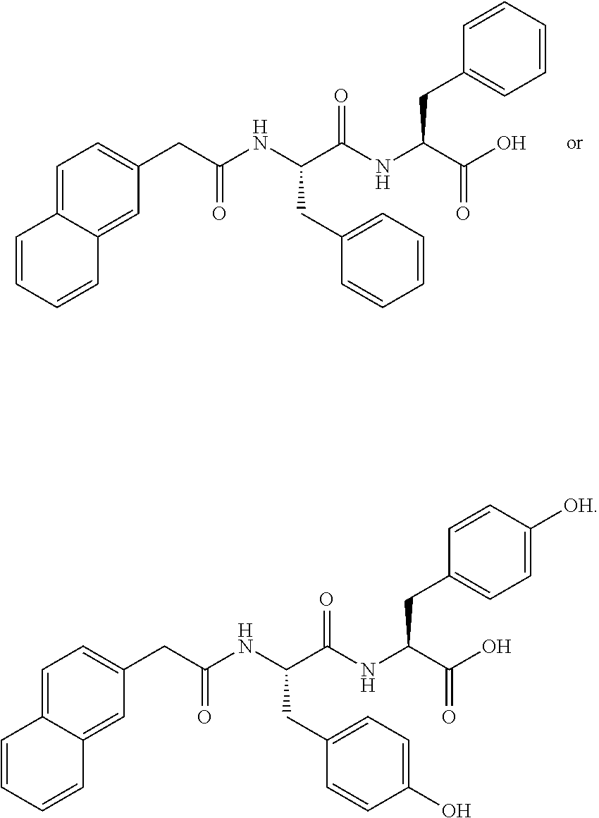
C1=C2C(=CC(CC(NC(C(NC(C(O)=O)CC3=CC=C([OH])C=C3)=O)CC3=CC=C(O)C=C3)=O)=C1)C=CC=C2.C1=C2C(=CC(CC(NC(C(NC(C(O)=O)CC3=CC=CC=C3)=O)CC3=CC=CC=C3)=O)=C1)C=CC=C2
